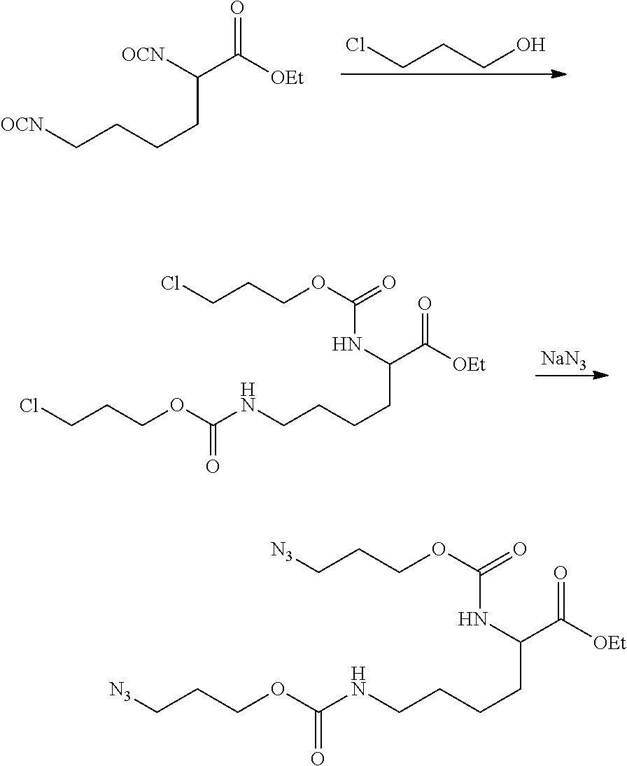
ClCCCO.[OCN]CCCCC(C([OEt])=O)[OCN].[NaN3].N(CCCCC(C([OEt])=O)NC(OCCCCl)=O)C(OCCCCl)=O.N(CCCCC(C([OEt])=O)NC(OCCC[N3])=O)C(OCCC[N3])=O
